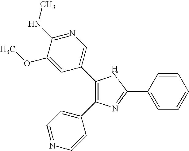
C1(C2=CN=C(NC)C(OC)=C2)=C(C2=CC=NC=C2)N=C(C2=CC=CC=C2)N1
